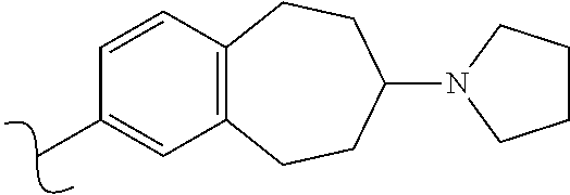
C1=CC2=C(C=C1C)CCC(N1CCCC1)CC2
